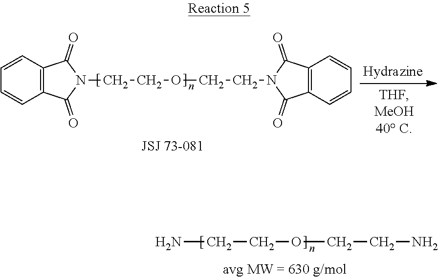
N1(CCOCCN2C(=O)C3=C(C2=O)C=CC=C3)C(=O)C2=C(C1=O)C=CC=C2.NCCOCCN
